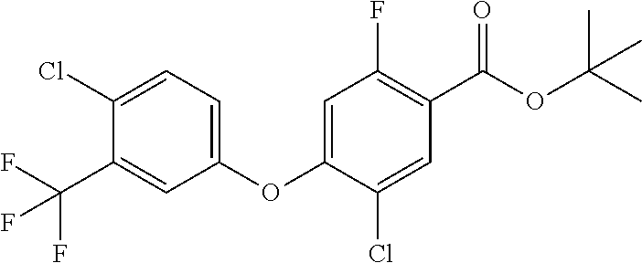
C1(OC2=CC(F)=C(C(OC(C)(C)C)=O)C=C2Cl)=CC=C(Cl)C(C(F)(F)F)=C1
